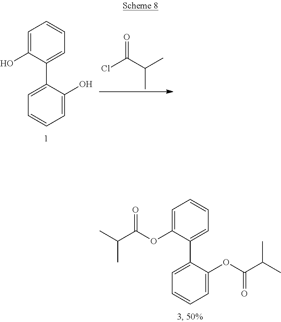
C1=C(OC(C(C)C)=O)C(C2=CC=CC=C2OC(C(C)C)=O)=CC=C1.C1=C(O)C(C2=CC=CC=C2O)=CC=C1.ClC(C(C)C)=O
